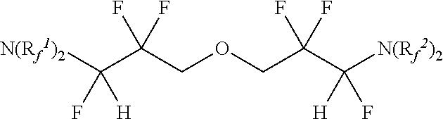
[N(Rf1)2]C(C(COCC(C([N(Rf2)2])([H])F)(F)F)(F)F)(F)[H]
